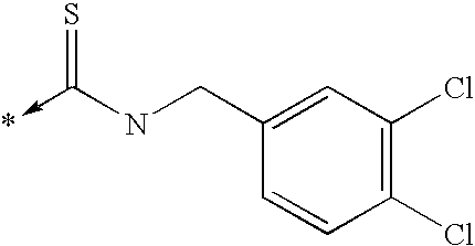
C1(Cl)=C(Cl)C=C(CNC(->*)=S)C=C1
